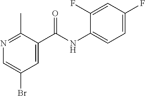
N1=C(C)C(C(=O)NC2=CC=C(F)C=C2F)=CC(Br)=C1
